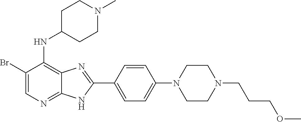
C1(Br)=CN=C2C(=C1NC1CCN(C)CC1)N=C(C1=CC=C(N3CCN(CCCOC)CC3)C=C1)N2
